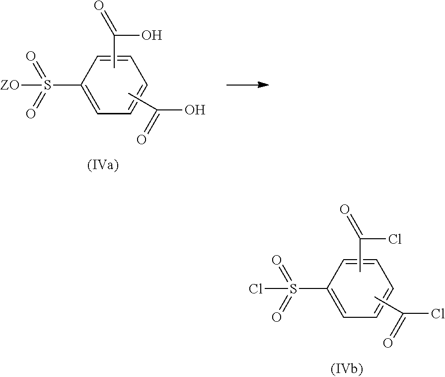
C1(S([ZO])(=O)=O)=CC=CC=C1.CC(O)=O.CC(O)=O.C1(S(Cl)(=O)=O)=CC=CC=C1.CC(Cl)=O.CC(Cl)=O
